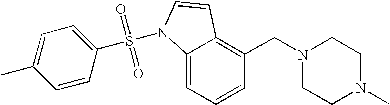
C1=CC=C2C(=C1CN1CCN(C)CC1)C=CN2S(C1=CC=C(C)C=C1)(=O)=O
